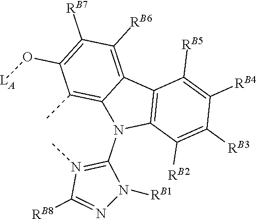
C1(N2C3=C(C4=C([RB6])C([RB7])=C(O[LA])C(C)=C24)C([RB5])=C([RB4])C([RB3])=C3[RB2])=N(C)C([RB8])=NN1[RB1]
